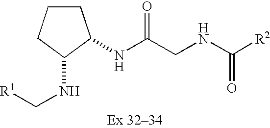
N(C(CNC([R2])=O)=O)C1CCCC1NC[R1]
